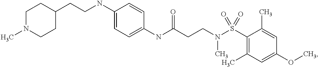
N(C(CCN(S(C1=C(C)C=C(OC)C=C1C)(=O)=O)C)=O)C1=CC=C(NCCC2CCN(C)CC2)C=C1
